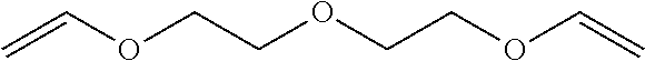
C(OC=C)COCCOC=C
